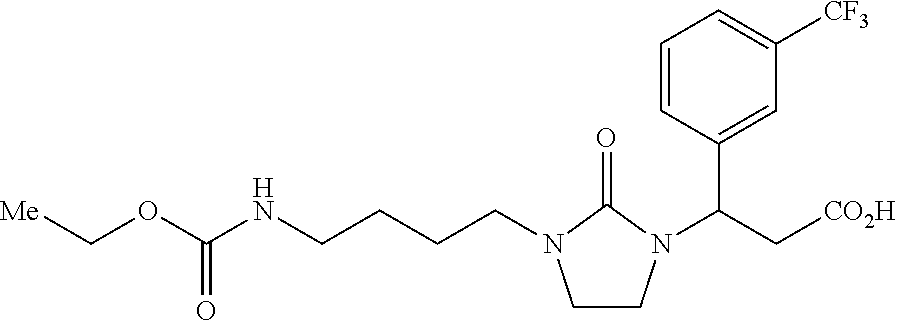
C(CCN1CCN(C(C2=CC([CF3])=CC=C2)C[CO2H])C1=O)CNC(=O)OC[Me]
